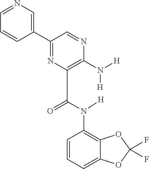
C1=CC(C2=NC(C(N(C3=C4C(=CC=C3)OC(F)(F)O4)[H])=O)=C(N([H])[H])N=C2)=CN=C1
